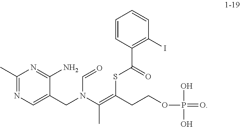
C1(C)=NC=C(CN(C=O)C(=C(SC(C2=C(I)C=CC=C2)=O)CCOP(=O)(O)O)C)C(N)=N1
